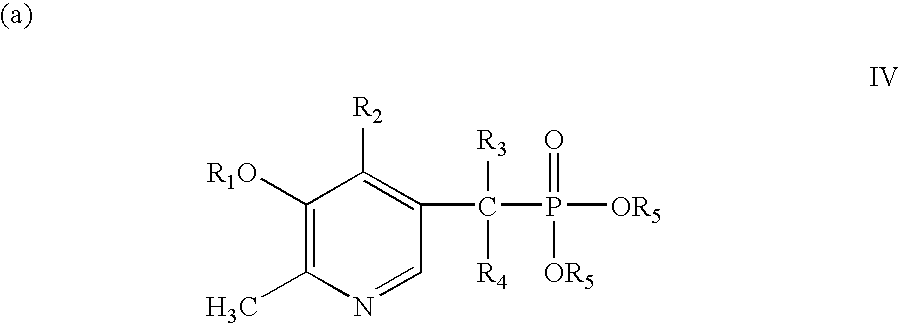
C1([R1O])=C(C)N=CC(C([R3])([R4])P(=O)([OR5])[OR5])=C1[R2]
